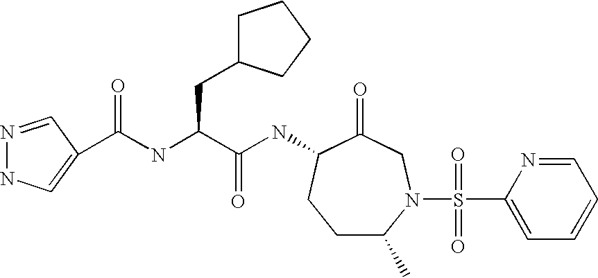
C1C(C)N(S(C2=CC=CC=N2)(=O)=O)CC(=O)C(NC(C(NC(=O)C2=CNN=C2)CC2CCCC2)=O)C1
